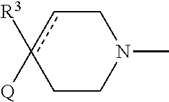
C1CN(C)Ccc1([R3])[Q]
